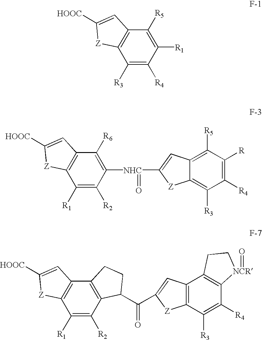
C1([R3])=C([R4])C([R1])=C([R5])C2=C1[Z]C([HOOC])=C2.C1([R1])=C([R2])C([NHC](C2=CC3=C([R5])C([R])=C([R4])C([R3])=C3[Z]2)=O)=C([R6])C2=C1[Z]C([HOOC])=C2.C1([R1])=C([R2])C2=C(C3=C1[Z]C([HOOC])=C3)CCC2C(C1=CC2=C([Z]1)C([R3])=C([R4])C1=C2CC[NCR]1=O)=O
